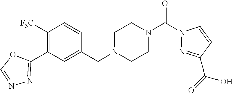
C1(C2=NN=CO2)=C([F3C])C=CC(CN2CCN(C(N3N=C(C(=O)O)C=C3)=O)CC2)=C1
